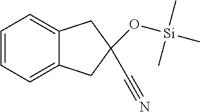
C1=CC=C2C(=C1)CC(C#N)(O[Si](C)(C)C)C2
